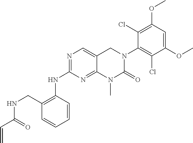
N(C1=NC=C2C(=N1)N(C)C(=O)N(C1=C(Cl)C(OC)=CC(OC)=C1Cl)C2)C1=C(CNC(=O)C=C)C=CC=C1
